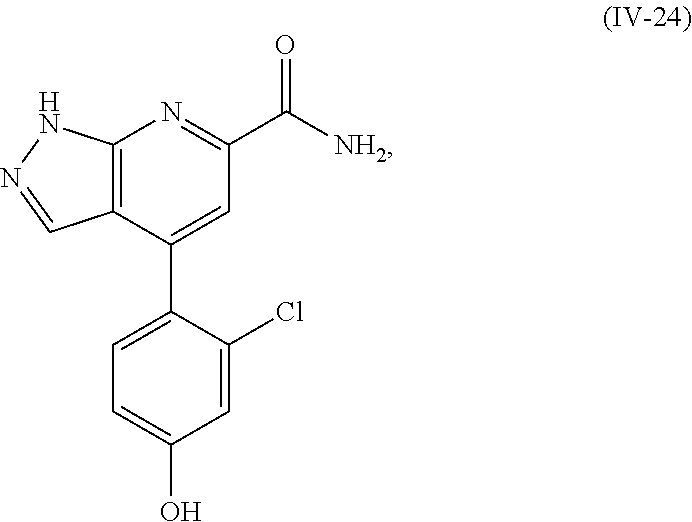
C12=C(C(C3=CC=C(O)C=C3Cl)=CC(C([NH2])=O)=N1)C=NN2
